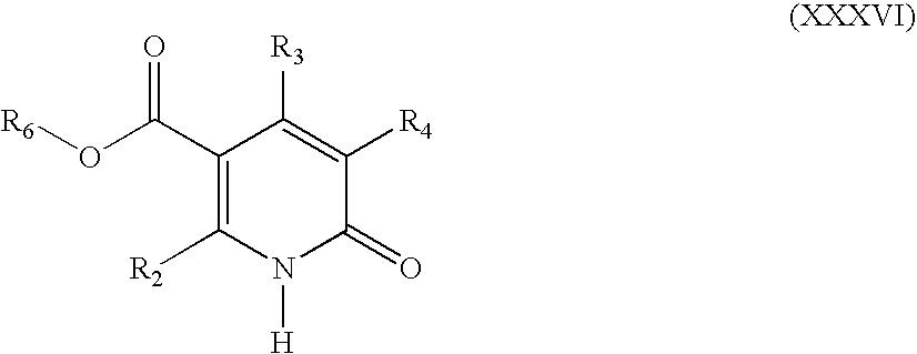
[R6]OC(C1=C([R2])N([H])C(=O)C([R4])=C1[R3])=O
